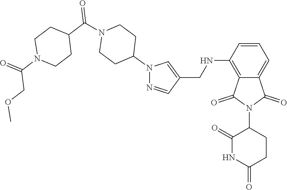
C12=C(NCC3=CN(C4CCN(C(C5CCN(C(=O)COC)CC5)=O)CC4)N=C3)C=CC=C1C(=O)N(C1C(=O)NC(=O)CC1)C2=O
